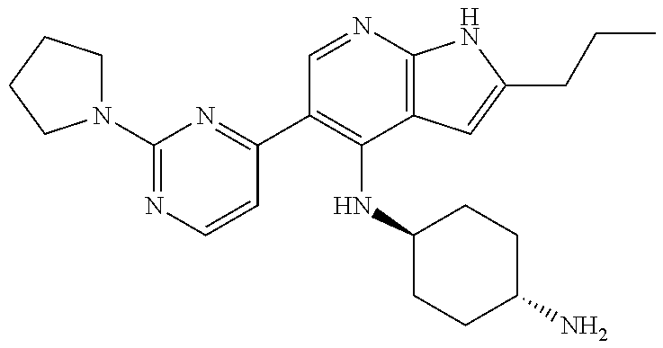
C1(NC2CCC(N)CC2)=C(C2=NC(N3CCCC3)=NC=C2)C=NC2=C1C=C(CCC)N2
